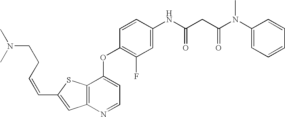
C12=C(SC(C=CCCN(C)C)=C1)C(OC1=C(F)C=C(NC(CC(N(C3=CC=CC=C3)C)=O)=O)C=C1)=CC=N2
